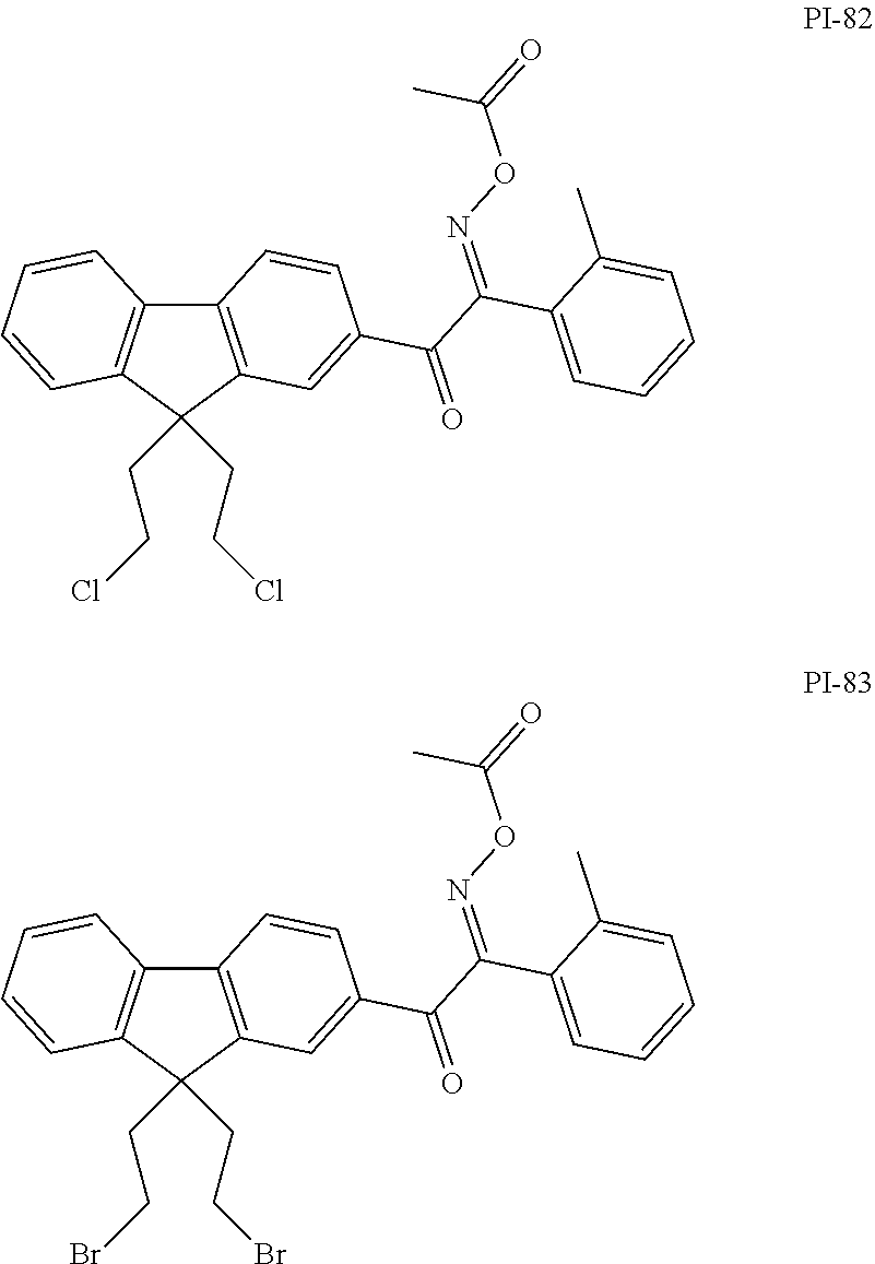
C(C1=CC=CC=C1C)(C(=O)C1=CC2=C(C3=C(C=CC=C3)C2(CCBr)CCBr)C=C1)=NOC(C)=O.C(C1=CC=CC=C1C)(C(=O)C1=CC2=C(C3=C(C=CC=C3)C2(CCCl)CCCl)C=C1)=NOC(C)=O
